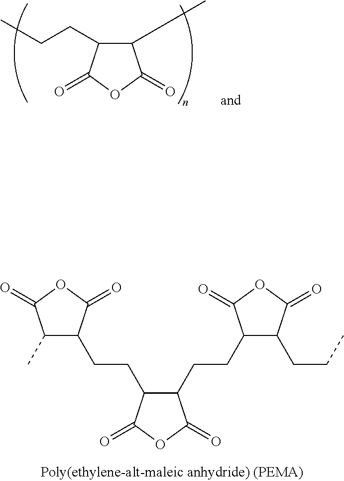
C1(C)C(CCC)C(=O)OC1=O.C1(C)C(CCC2C(CCC3C(CCC)C(=O)OC3=O)C(=O)OC2=O)C(=O)OC1=O
